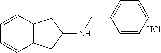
C1=CC2=C(C=C1)CC(NCC1=CC=CC=C1)C2.Cl
